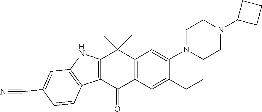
C1CN(C2=CC3=C(C=C2CC)C(=O)C2=C(NC4=C2C=CC(C#N)=C4)C3(C)C)CCN1C1CCC1
